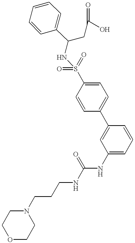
C1(C(CC(O)=O)NS(C2=CC=C(C3=CC(NC(NCCCN4CCOCC4)=O)=CC=C3)C=C2)(=O)=O)=CC=CC=C1
